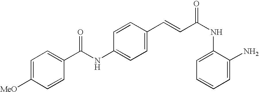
C1=C([MeO])C=CC(C(NC2=CC=C(C=CC(NC3=CC=CC=C3N)=O)C=C2)=O)=C1
